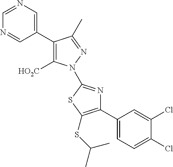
C1(C2=C([HO2C])N(C3=NC(C4=CC=C(Cl)C(Cl)=C4)=C(SC(C)C)S3)N=C2C)=CN=CN=C1
